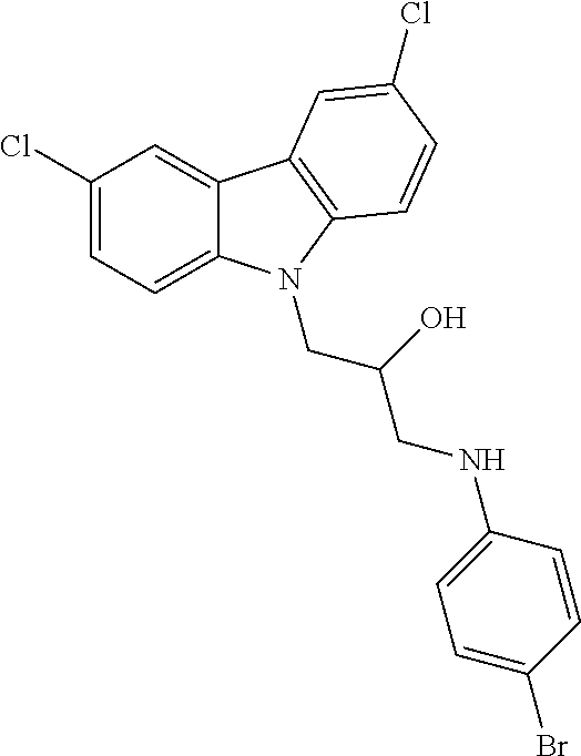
C1(Cl)=CC=C2C(=C1)C1=C(N2CC(CNC2=CC=C(Br)C=C2)O)C=CC(Cl)=C1
